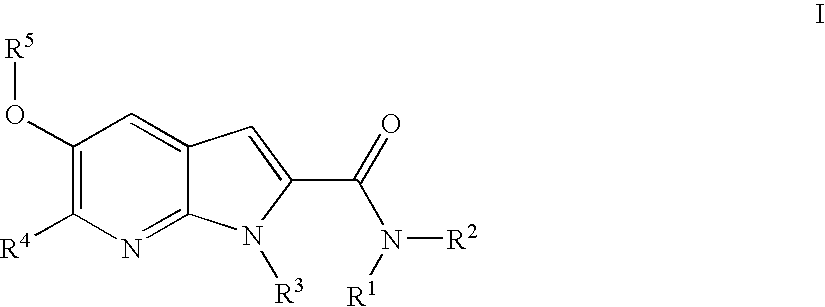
C1(O[R5])=C([R4])N=C2C(=C1)C=C(C(=O)N([R1])[R2])N2[R3]
